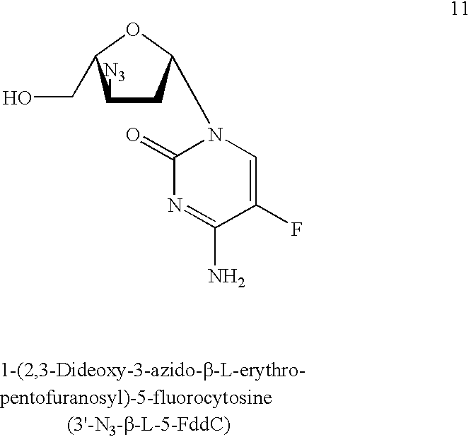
C1C(N2C(=O)N=C(N)C(F)=C2)OC(CO)C1[N3]
